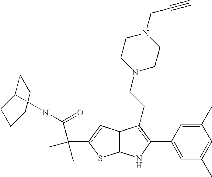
C1C2CCC(C1)N2C(=O)C(C)(C)C1=CC2=C(S1)NC(C1=CC(C)=CC(C)=C1)=C2CCN1CCN(CC#C)CC1
